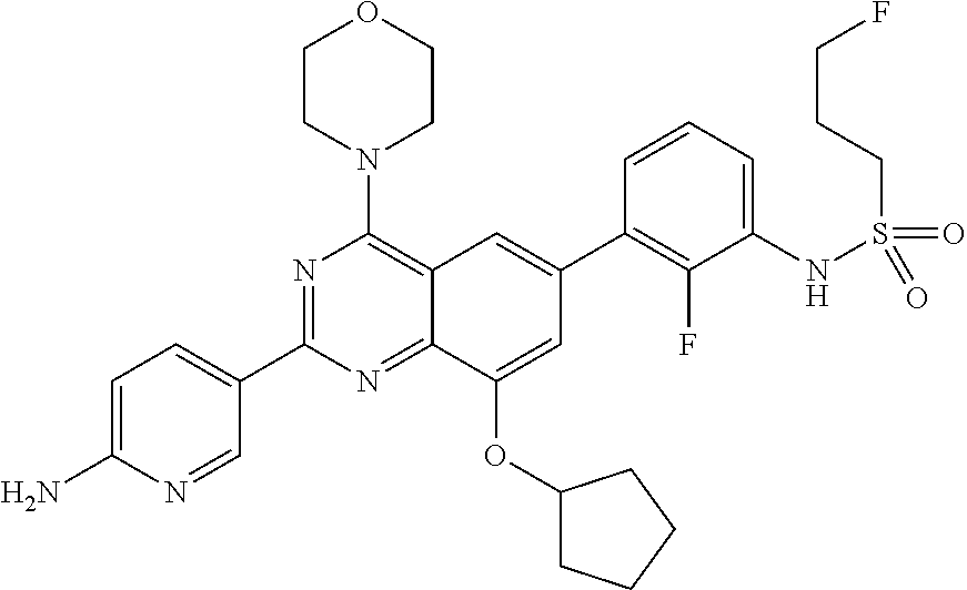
C12=NC(C3=CC=C(N)N=C3)=NC(N3CCOCC3)=C1C=C(C1=C(F)C(NS(CCCF)(=O)=O)=CC=C1)C=C2OC1CCCC1
